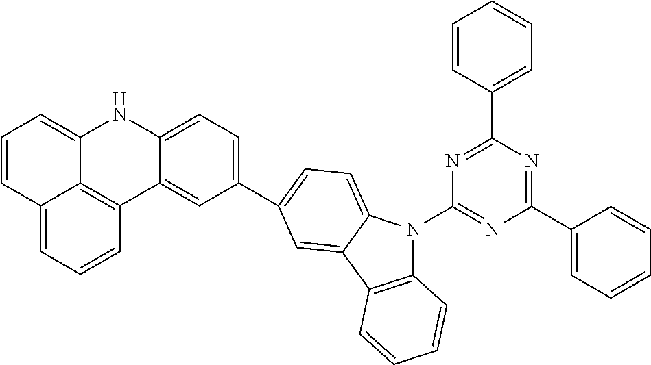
C1=CC2=CC=CC3=C2C(=C1)NC1=CC=C(C2=CC=C4N(C5=NC(C6=CC=CC=C6)=NC(C6=CC=CC=C6)=N5)C5=C(C4=C2)C=CC=C5)C=C31
